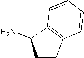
C1=CC=CC2=C1C(N)CC2
